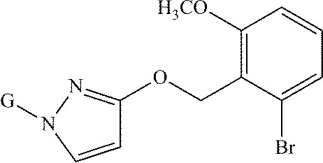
C1=CN([G])N=C1OCC1=C([H3CO])C=CC=C1Br
